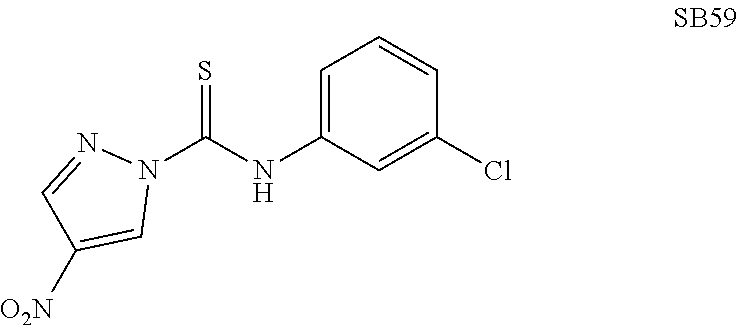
N1(C(NC2=CC=CC(Cl)=C2)=S)N=CC([O2N])=C1
